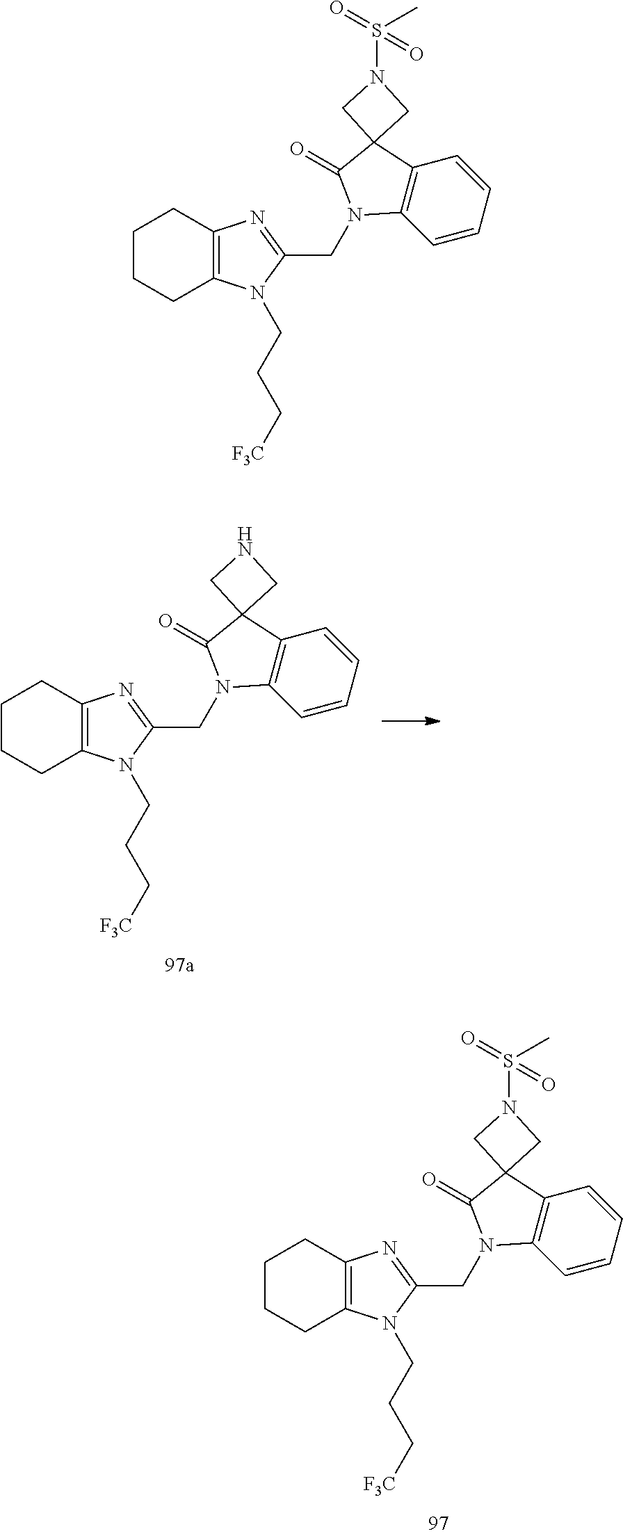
C1CCC2=C(C1)N=C(CN1C3=C(C=CC=C3)C3(C1=O)CN(S(C)(=O)=O)C3)N2CCC[F3C].C1CCC2=C(C1)N=C(CN1C3=C(C=CC=C3)C3(C1=O)CNC3)N2CCC[F3C].C1CCC2=C(C1)N=C(CN1C3=C(C=CC=C3)C3(C1=O)CN(S(C)(=O)=O)C3)N2CCC[F3C]
